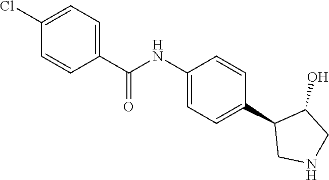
C1(C(NC2=CC=C(C3CNCC3O)C=C2)=O)=CC=C(Cl)C=C1
